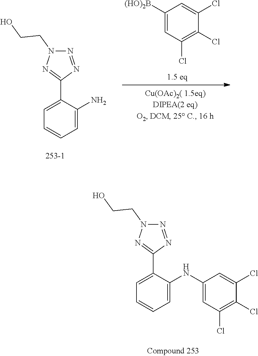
C1([(HO)2B])=CC(Cl)=C(Cl)C(Cl)=C1.C1=CC=C(N)C(C2=NN(CCO)N=N2)=C1.C1=CC=C(NC2=CC(Cl)=C(Cl)C(Cl)=C2)C(C2=NN(CCO)N=N2)=C1
